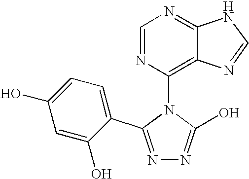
N1=C(C2=CC=C(O)C=C2O)N(C2=C3C(=NC=N2)NC=N3)C(O)=N1
